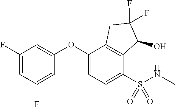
C1(F)=CC(F)=CC(OC2=CC=C(S(NC)(=O)=O)C3=C2CC(F)(F)C3O)=C1
